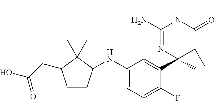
C1=C(NC2CCC(CC(=O)O)C2(C)C)C=C(C2(C)C(C)(C)C(=O)N(C)C(N)=N2)C(F)=C1
